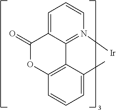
C1=CC=C2C(=N1[Ir])C1=C(C=CC=C1C)OC2=O
